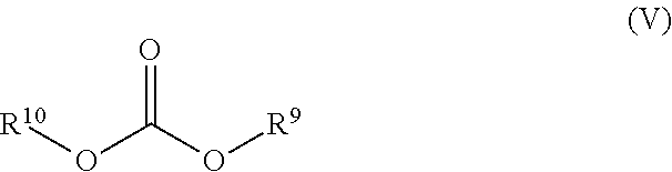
O(C(O[R9])=O)[R10]
